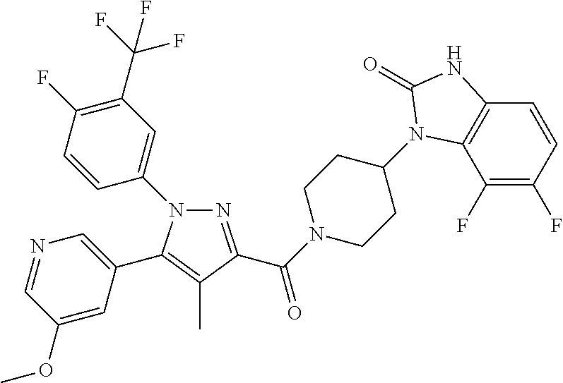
N1=C(C(=O)N2CCC(N3C4=C(C=CC(F)=C4F)NC3=O)CC2)C(C)=C(C2=CN=CC(OC)=C2)N1C1=CC(C(F)(F)F)=C(F)C=C1
